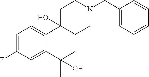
C1=C(F)C=C(C(C)(C)O)C(C2(O)CCN(CC3=CC=CC=C3)CC2)=C1
